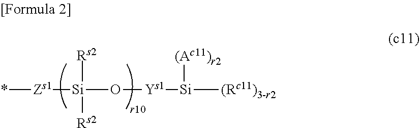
[Zs1]([Si]([Rs2])([Rs2])O[Ys1][Si]([(Rc11)3-r2])[(Ac11)r2])*
